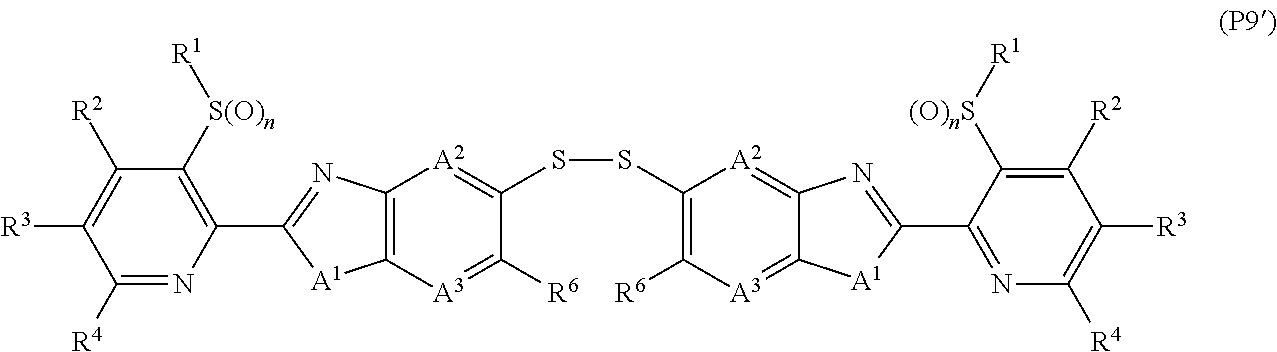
C1(SSC2=[A2]C3=C([A3]=C2[R6])[A1]C(C2=C([S(O)n][R1])C([R2])=C([R3])C([R4])=N2)=N3)=C([R6])[A3]=C2C(=[A2]1)N=C(C1=NC([R4])=C([R3])C([R2])=C1[(O)nS][R1])[A1]2
